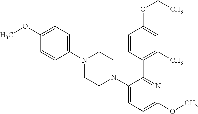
C1(N2CCN(C3=CC=C(OC)N=C3C3=C(C)C=C(OCC)C=C3)CC2)=CC=C(OC)C=C1
